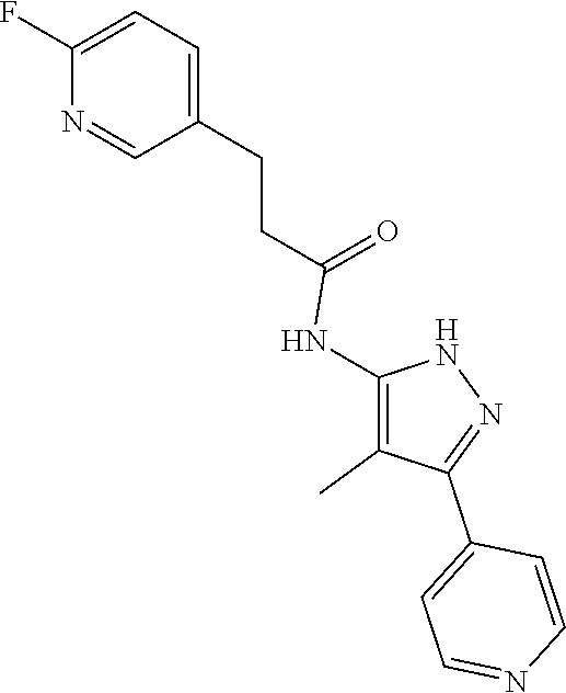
C1=C(CCC(=O)NC2=C(C)C(C3=CC=NC=C3)=NN2)C=NC(F)=C1
